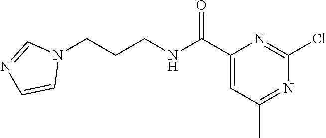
C1(C(NCCCN2C=NC=C2)=O)=CC(C)=NC(Cl)=N1
